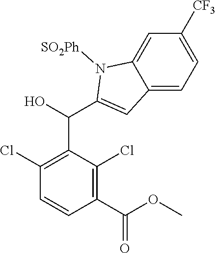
C1(Cl)=C(C(C2=CC3=CC=C([CF3])C=C3N2[SO2Ph])O)C(Cl)=C(C(OC)=O)C=C1
